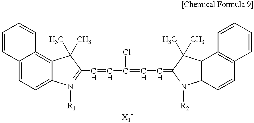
C12=CC=C3C(=C1C=CC=C2)C(C)(C)C(C=CC(=CC=C1N([R2])C2C=CC4=C(C=CC=C4)C2C1(C)C)Cl)=[N+]3[R1]
